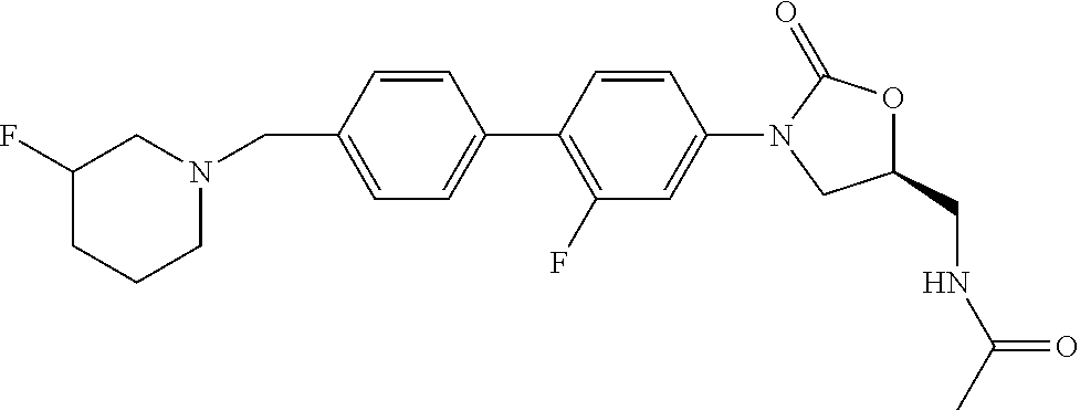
C1=C(C2=C(F)C=C(N3CC(CNC(C)=O)OC3=O)C=C2)C=CC(CN2CC(F)CCC2)=C1
